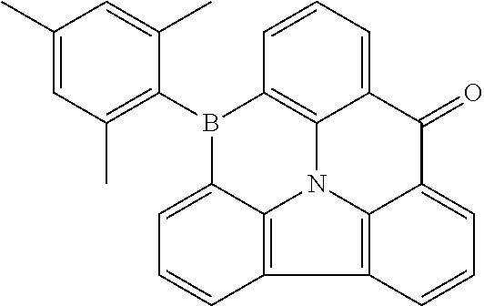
CC1=CC(C)=C(B2C3=CC=CC4=C3N3C5=C2C=CC=C5C(=O)C2=CC=CC4=C32)C(C)=C1
